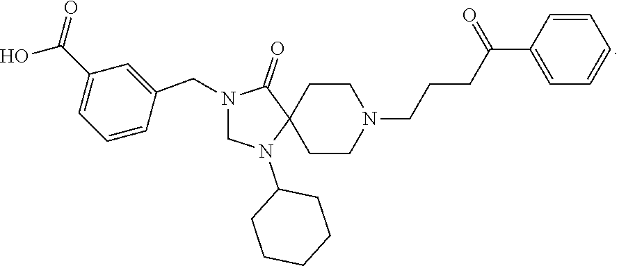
C12(CCN(CCCC(C3=CC=CC=C3)=O)CC1)C(=O)N(CC1=CC(C(O)=O)=CC=C1)CN2C1CCCCC1
